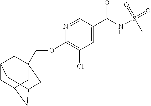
C12CC3CC(C1)CC(COC1=C(Cl)C=C(C(NS(C)(=O)=O)=O)C=N1)(C3)C2
